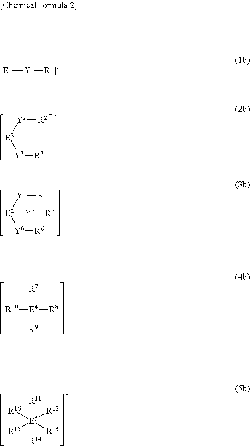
[Y2]([R2])[E2][Y3][R3].[Y4]([R4])[E2]([Y6][R6])[Y5][R5].[R10][E4]([R8])([R7])[R9].[R16][E5]([R12])([R11])([R14])([R15])[R13].[[E1][Y1][R1]-]
